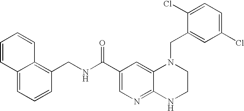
C12=NC=C(C(NCC3=C4C(=CC=C3)C=CC=C4)=O)C=C1N(CC1=CC(Cl)=CC=C1Cl)CCN2
